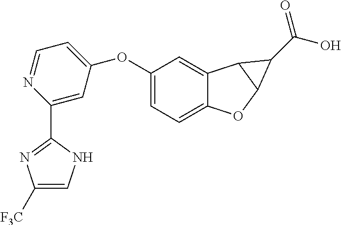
C12=CC=C(OC3=CC=NC(C4=NC([F3C])=CN4)=C3)C=C1C1C(O2)C1C(=O)O
